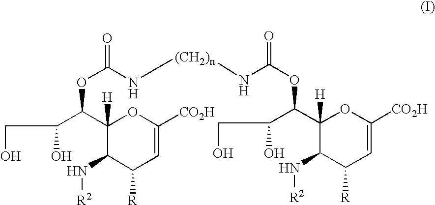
C1(C(C(CO)O)OC(N[(CH2)n]NC(OC(C2([H])OC([CO2H])=CC([R])C2N[R2])C(CO)O)=O)=O)([H])C(N[R2])C([R])C=C([CO2H])O1
